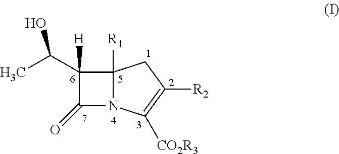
C12([R1])N(C([CO2R3])=C([R2])C1)C(=O)C2([H])C(C)O
